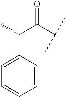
C(C(C(C)C)=O)(C1=CC=CC=C1)C
